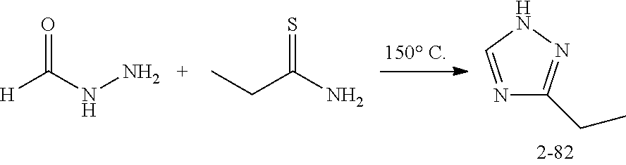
N1=CNN=C1CC.[H]C(=O)NN.C(C(=S)N)C
